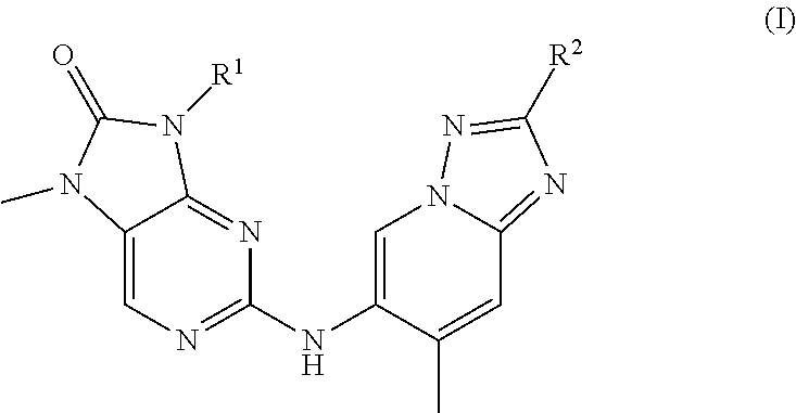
C12=CN=C(NC3=CN4C(=NC([R2])=N4)C=C3C)N=C1N([R1])C(=O)N2C
